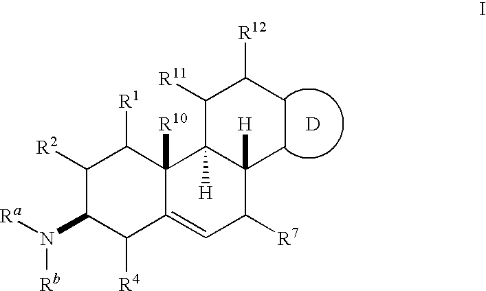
C1([R2])C(N([Ra])[Rb])C([R4])C2=CC([R7])C3([H])C([H])(C2([R10])C1[R1])C([R11])C([R12])CC3.[D]
